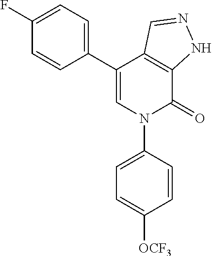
C1(C2=CC=C(F)C=C2)=CN(C2=CC=C([OCF3])C=C2)C(=O)C2=C1C=NN2
